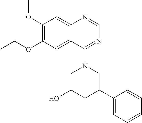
C1(OC)=C(OCC)C=C2C(=C1)N=CN=C2N1CC(O)CC(C2=CC=CC=C2)C1
